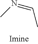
N(=CC)C
